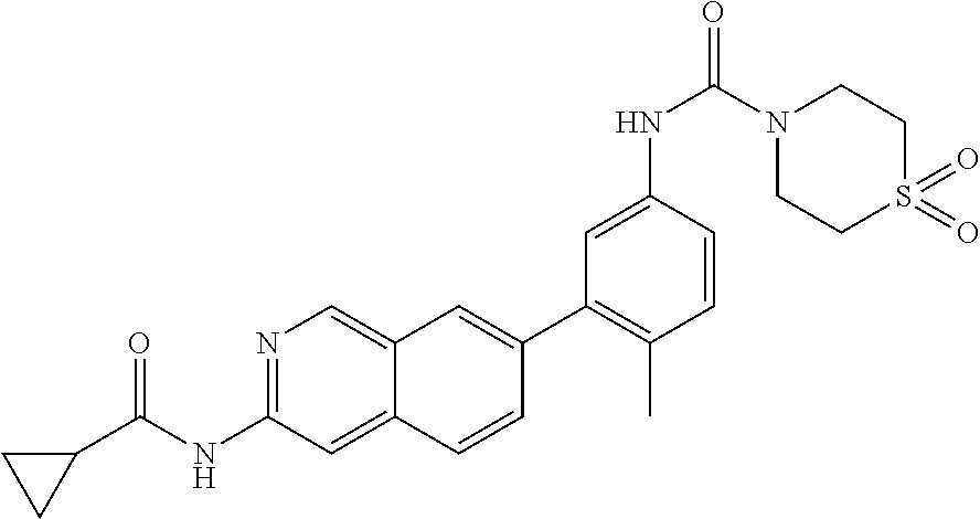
N1=C(NC(C2CC2)=O)C=C2C(=C1)C=C(C1=C(C)C=CC(NC(=O)N3CCS(=O)(=O)CC3)=C1)C=C2
